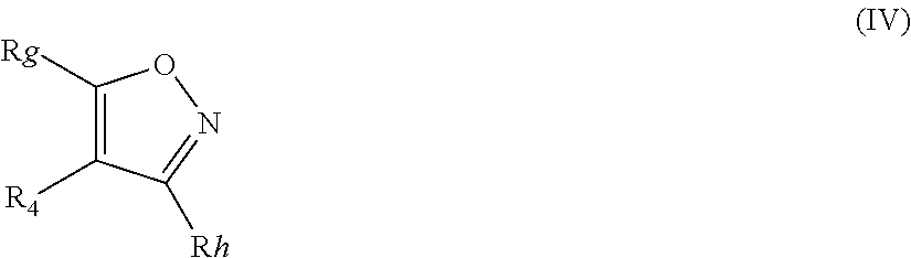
C1([Rg])=C([R4])C([Rh])=NO1
